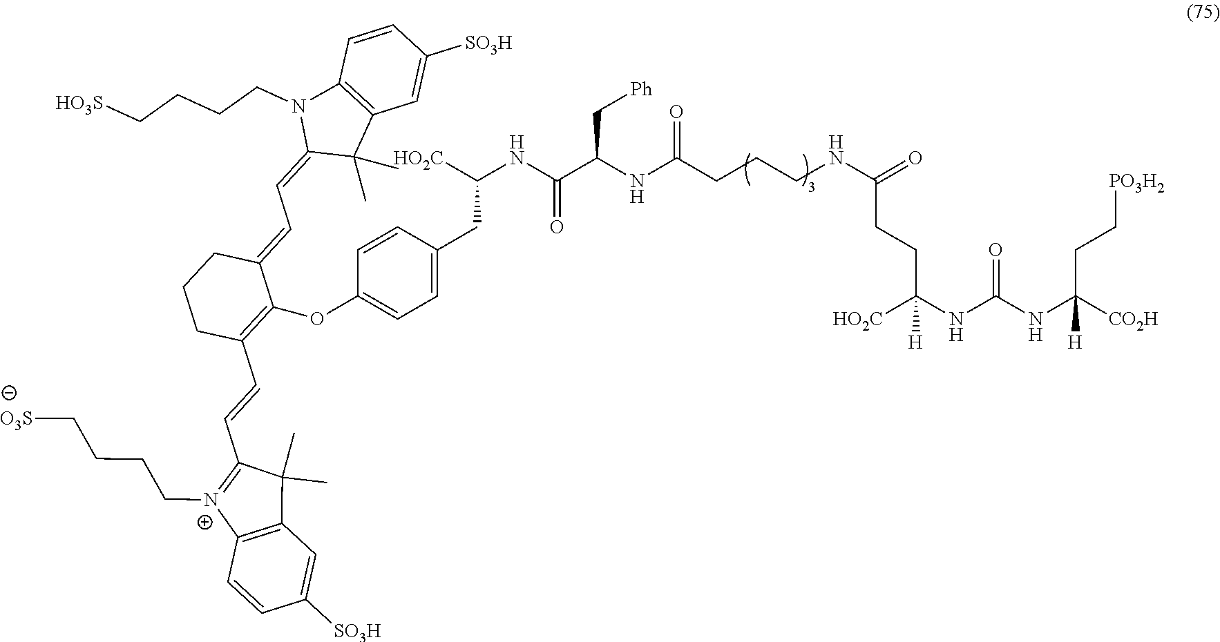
[HO2C]C(NC(C(NC(CCCNC(=O)CCC(NC(NC([CO2H])([H])CC[PO3H2])=O)([H])[HO2C])=O)C[Ph])=O)CC1=CC=C(OC2=C(C=CC3=[N+](CCCC[O3S])C4=C(C3(C)C)C=C([SO3H])C=C4)CCCC2=CC=C2C(C)(C)C3=C(N2CCCC[HO3S])C=CC([SO3H])=C3)C=C1
